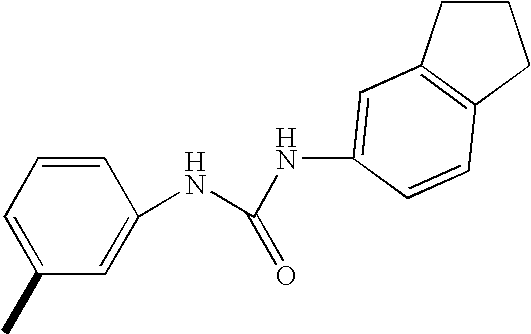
CC1=CC=CC(NC(NC2=CC3=C(C=C2)CCC3)=O)=C1
